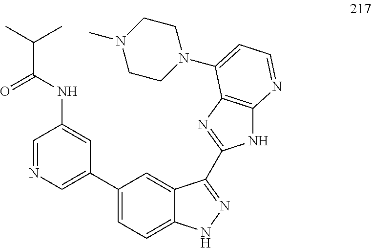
C1=NC=C(C2=CC=C3C(=C2)C(C2=NC4=C(N2)N=CC=C4N2CCN(C)CC2)=NN3)C=C1NC(C(C)C)=O
